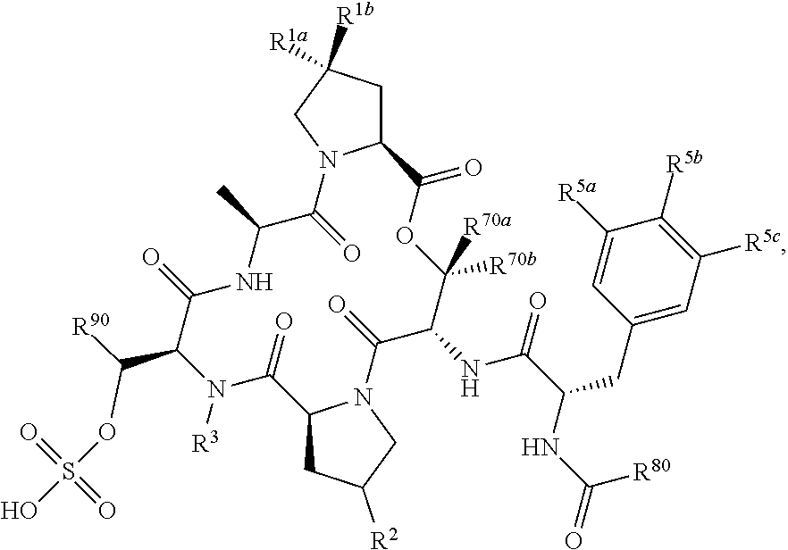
C12CC([R1a])([R1b])CN1C(=O)C(C)NC(=O)C(C(OS(O)(=O)=O)[R90])N([R3])C(=O)C1CC([R2])CN1C(=O)C(NC(C(CC1=CC([R5c])=C([R5b])C([R5a])=C1)NC(=O)[R80])=O)C([R70b])([R70a])OC2=O
